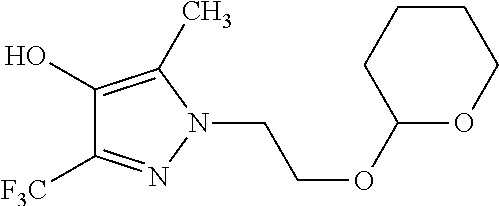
C1(O)=C(C)N(CCOC2OCCCC2)N=C1[F3C]
